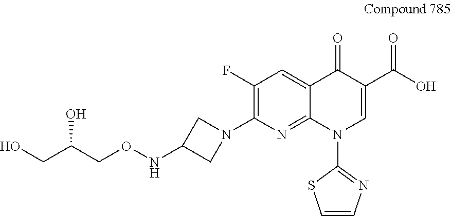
C1(F)=C(N2CC(NOCC(CO)O)C2)N=C2C(=C1)C(=O)C(C(O)=O)=CN2C1=NC=CS1
